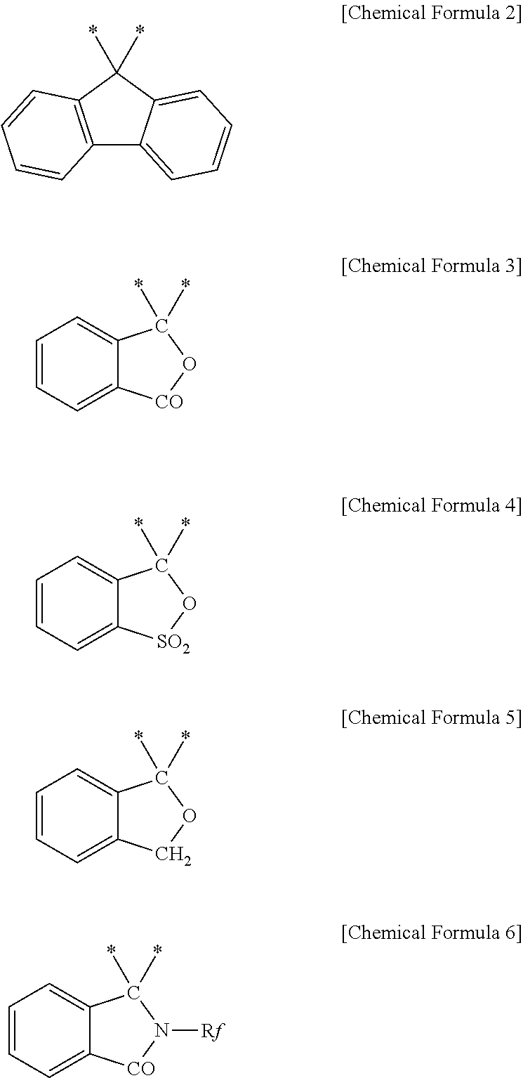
C12=C(C(*)(*)C3=CC=CC=C13)C=CC=C2.C1=CC=C2C(=C1)C(*)(*)O[CO]2.C1=CC=C2C(=C1)C(*)(*)O[SO2]2.C1=CC=C2C(=C1)C(*)(*)OC2.C1=CC=C2C(=C1)C(*)(*)N([Rf])[CO]2
